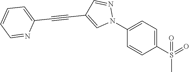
C1(N2N=CC(C#CC3=CC=CC=N3)=C2)=CC=C(S(=O)(C)=O)C=C1
